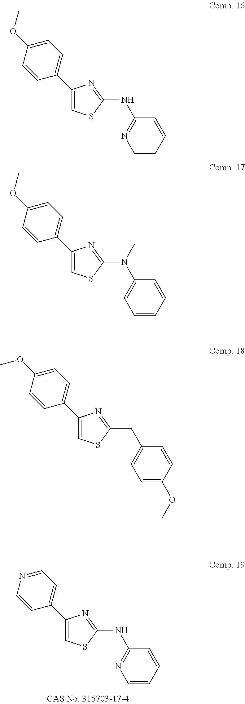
C1(C2=CC=NC=C2)=CSC(NC2=NC=CC=C2)=N1.C1(C2=CC=C(OC)C=C2)=CSC(NC2=NC=CC=C2)=N1.C1(C2=CC=C(OC)C=C2)=CSC(N(C2=CC=CC=C2)C)=N1.C1(C2=CC=C(OC)C=C2)=CSC(CC2=CC=C(OC)C=C2)=N1
